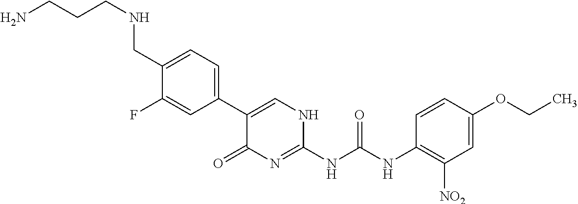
C1(C2=CC=C(CNCCCN)C(F)=C2)=CNC(NC(NC2=C([NO2])C=C(OCC)C=C2)=O)=NC1=O
